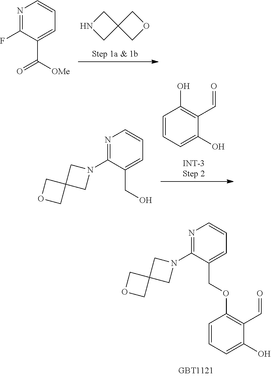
C1C2(CN1)COC2.N1=C(F)C(C(=O)[OMe])=CC=C1.C1=CC=C(O)C(C=O)=C1O.N1(C2=NC=CC=C2CO)CC2(C1)COC2.C1(N2CC3(C2)COC3)=NC=CC=C1COC1=C(C=O)C(O)=CC=C1
